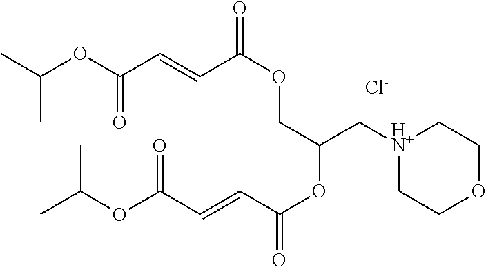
C(OC(C=CC(OCC(OC(=O)C=CC(OC(C)C)=O)C[HN+]1CCOCC1)=O)=O)(C)C.[Cl-]
